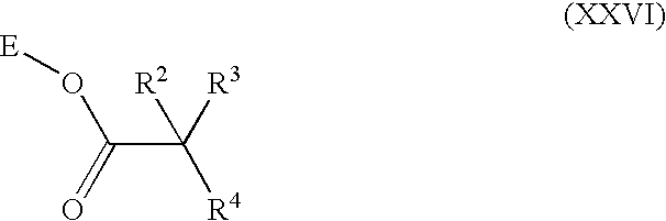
C(C([R4])([R2])[R3])(=O)O[E]
